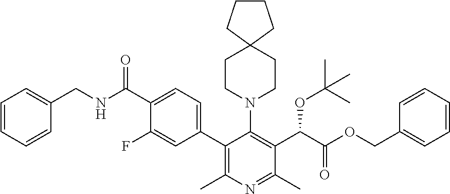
C1CCC2(C1)CCN(C1=C(C(C(OCC3=CC=CC=C3)=O)OC(C)(C)C)C(C)=NC(C)=C1C1=CC=C(C(NCC3=CC=CC=C3)=O)C(F)=C1)CC2
